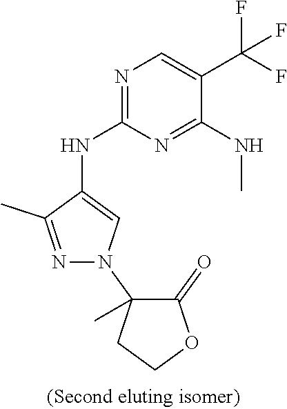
N1=C(NC2=CN(C3(C)C(=O)OCC3)N=C2C)N=C(NC)C(C(F)(F)F)=C1
